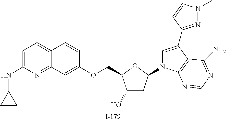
C1(O)CC(N2C=C(C3=NN(C)C=C3)C3=C2N=CN=C3N)OC1COC1=CC2=NC(NC3CC3)=CC=C2C=C1
